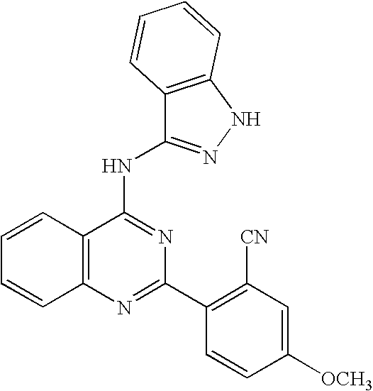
C12=C(N=C(C3=C([CN])C=C([OCH3])C=C3)N=C1NC1=NNC3=C1C=CC=C3)C=CC=C2
